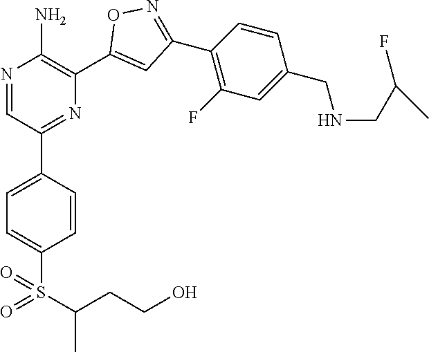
N1=CC(C2=CC=C(S(=O)(C(C)CCO)=O)C=C2)=NC(C2=CC(C3=C(F)C=C(CNCC(C)F)C=C3)=NO2)=C1N
